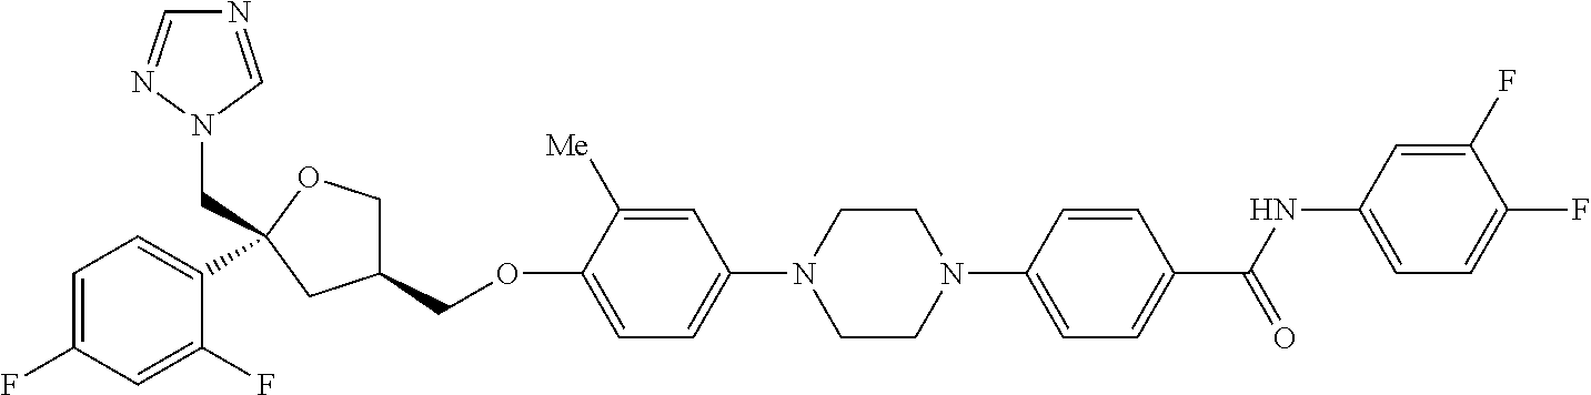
C1=C(F)C=C(F)C(C2(CN3N=CN=C3)OCC(COC3=CC=C(N4CCN(C5=CC=C(C(NC6=CC=C(F)C(F)=C6)=O)C=C5)CC4)C=C3[Me])C2)=C1
